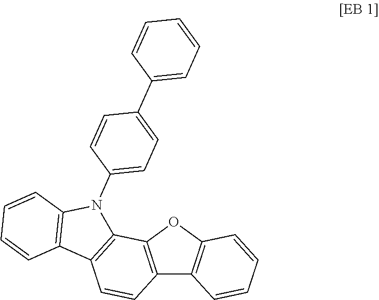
C12=C(OC3=C1C=CC=C3)C1=C(C=C2)C2=C(N1C1=CC=C(C3=CC=CC=C3)C=C1)C=CC=C2
